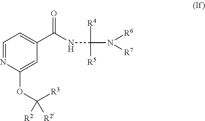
C1=NC(OC([R3])([R2])[R2])=CC(C(=O)NC([R4])([R5])N([R6])[R7])=C1
